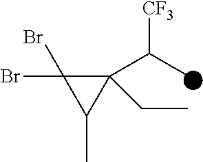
C1(C(C)[CF3])(CC)C(Br)(Br)C1C
